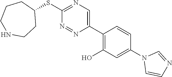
S(C1=NC=C(C2=C(O)C=C(N3C=CN=C3)C=C2)N=N1)C1CCCNCC1
